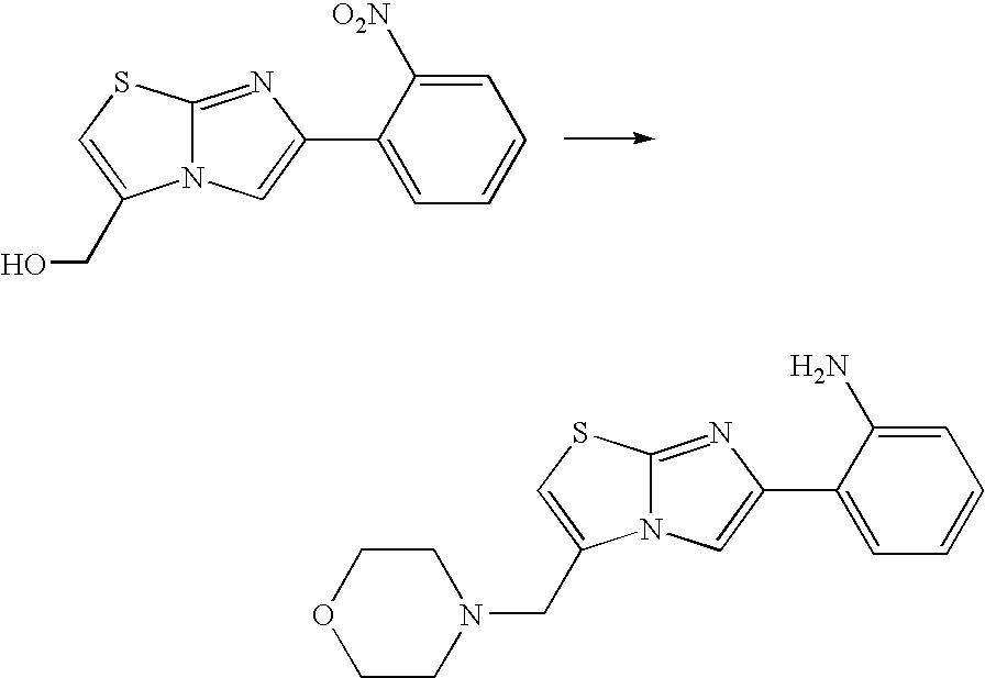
C12=NC(C3=CC=CC=C3[O2N])=CN1C(CO)=CS2.C12=NC(C3=CC=CC=C3N)=CN1C(CN1CCOCC1)=CS2
